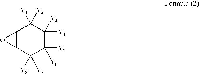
C12C(C([Y7])([Y8])C([Y5])([Y6])C([Y3])([Y4])C1([Y1])[Y2])O2
